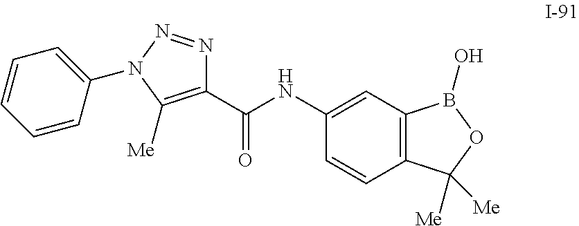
C1(C(NC2=CC3=C(C=C2)C([Me])([Me])OB3O)=O)=C([Me])N(C2=CC=CC=C2)N=N1
